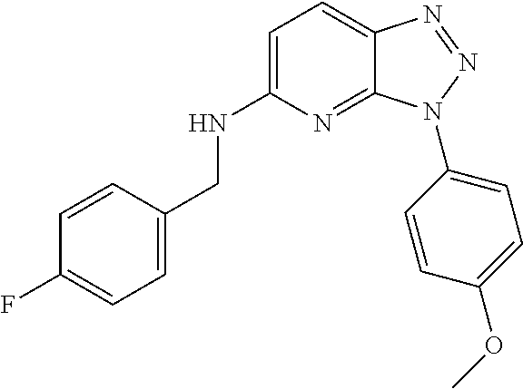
C1=C(NCC2=CC=C(F)C=C2)N=C2C(=C1)N=NN2C1=CC=C(OC)C=C1
